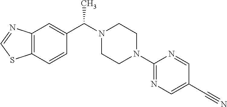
C12=C(C=CC(C(N3CCN(C4=NC=C(C#N)C=N4)CC3)C)=C1)SC=N2
